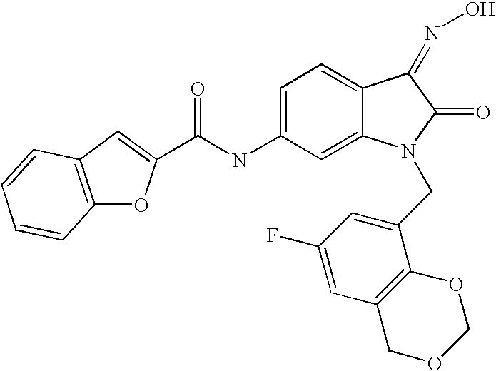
C1=C(NC(=O)C2=CC3=C(O2)C=CC=C3)C=C2C(=C1)C(=NO)C(=O)N2CC1=CC(F)=CC2=C1OCOC2
